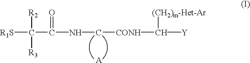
[R1S]C(C(NC[CONH]C([Y])[(CH2)m-Het-Ar])=O)([R2])[R3].[A]
